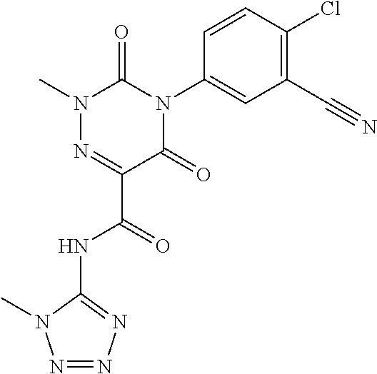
C1(N2C(=O)C(C(=O)NC3=NN=NN3C)=NN(C)C2=O)=CC(C#N)=C(Cl)C=C1
